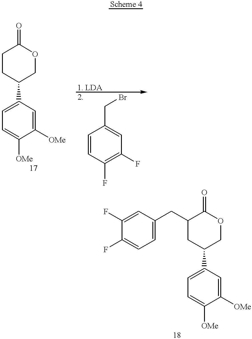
C1CC(C2=CC=C([OMe])C([OMe])=C2)COC1=O.C1=CC(F)=C(F)C=C1CBr.C1C(C2=CC=C([OMe])C([OMe])=C2)COC(=O)C1CC1=CC=C(F)C(F)=C1
